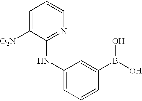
C1=C([O2N])C(NC2=CC=CC(B(O)O)=C2)=NC=C1
